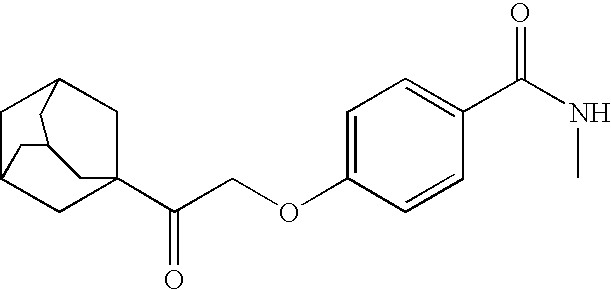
C1C2CC3(C(COC4=CC=C(C(NC)=O)C=C4)=O)CC1CC(C2)C3
